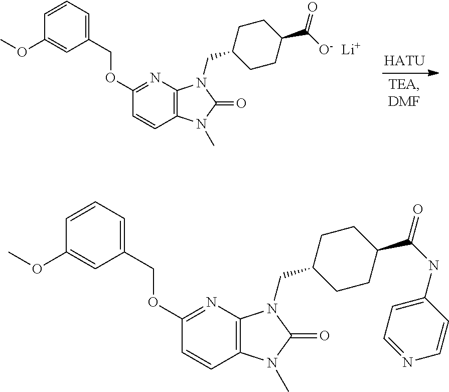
C1(OCC2=CC=CC(OC)=C2)=NC2=C(C=C1)N(C)C(=O)N2CC1CCC(C(=O)[O-])CC1.[HATU].[Li].C1(OCC2=CC=CC(OC)=C2)=NC2=C(C=C1)N(C)C(=O)N2CC1CCC(C(=O)NC2=CC=NC=C2)CC1
